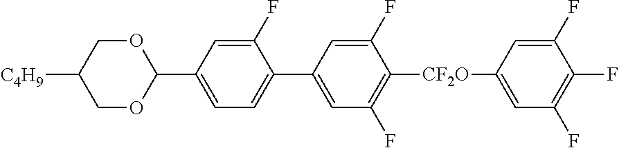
[C4H9]C1COC(C2=CC=C(C3=CC(F)=C([CF2O]C4=CC(F)=C(F)C(F)=C4)C(F)=C3)C(F)=C2)OC1
